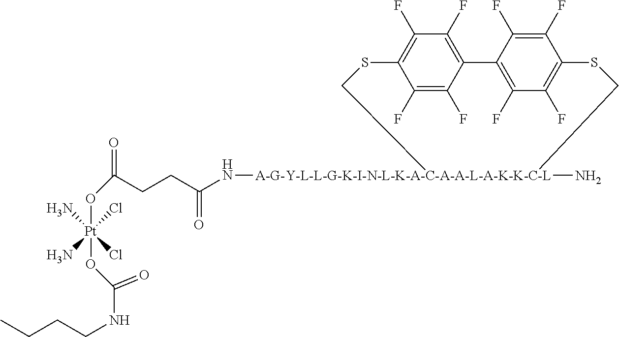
[A-G-Y-L-L-G-K-I-N-L-K-A-C-A-A-L-A-K-K-C-L]1(NC(CCC(O[Pt](OC(NCCCC)=O)(Cl)(N)(Cl)N)=O)=O)(N)CSC2=C(F)C(F)=C(C(F)=C2F)C2=C(F)C(F)=C(C(F)=C2F)SC1
